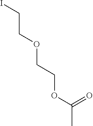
ICCOCCOC(C)=O
